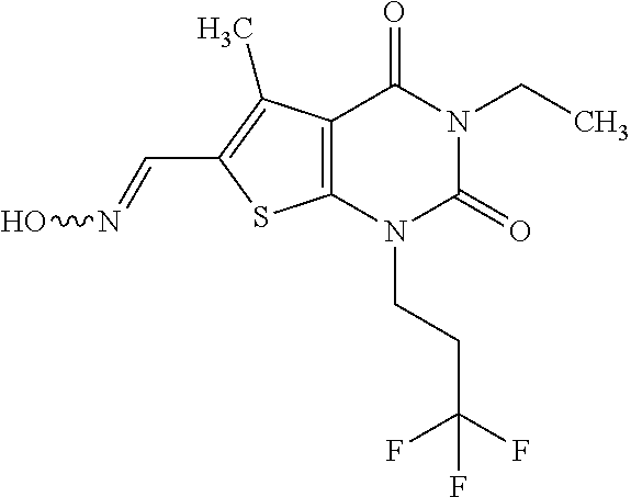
C12=C(N(CCC(F)(F)F)C(=O)N(CC)C1=O)SC(C=NO)=C2C
